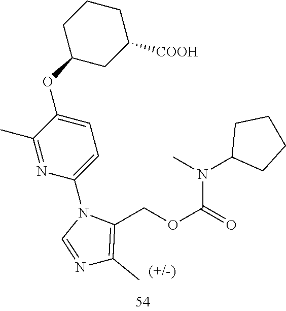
C1CCC(OC2=CC=C(N3C=NC(C)=C3COC(=O)N(C3CCCC3)C)N=C2C)CC1[COOH]
